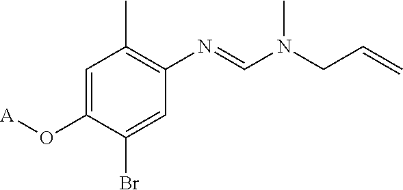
C1=C(O[A])C(Br)=CC(N=CN(CC=C)C)=C1C
